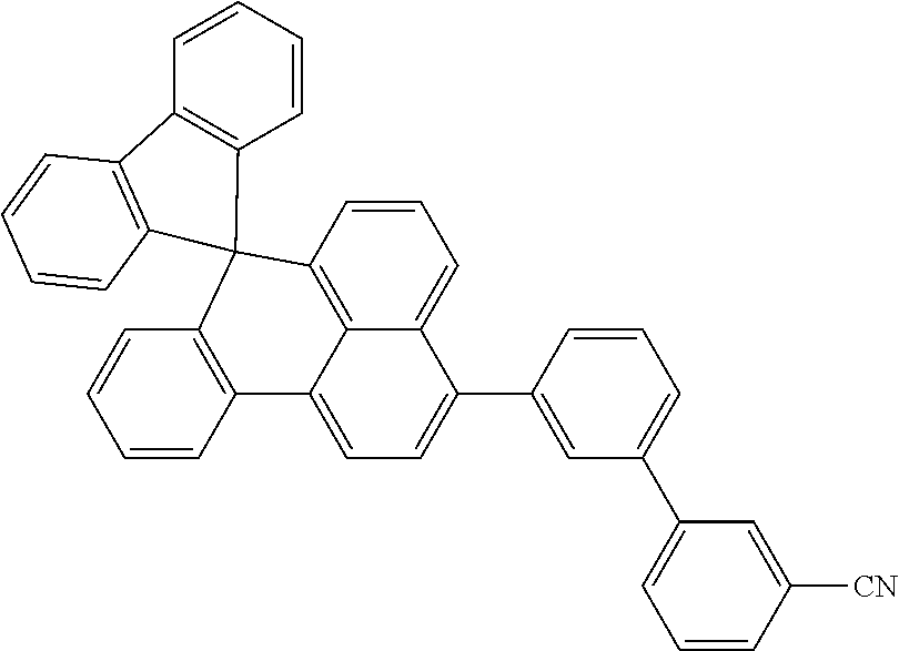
C1=CC2=C3C(=C1)C(C1=CC(C4=CC=CC([CN])=C4)=CC=C1)=CC=C3C1=C(C=CC=C1)C21C2=C(C=CC=C2)C2=C1C=CC=C2
